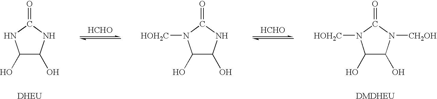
[HCHO].C1(O)C(O)NC(=O)N1.[HCHO].C1(O)C(O)NC(=O)N1[HOH2C].C1(O)C(O)N([CH2OH])C(=O)N1[HOH2C].[DMDHEU].[DHEU]
